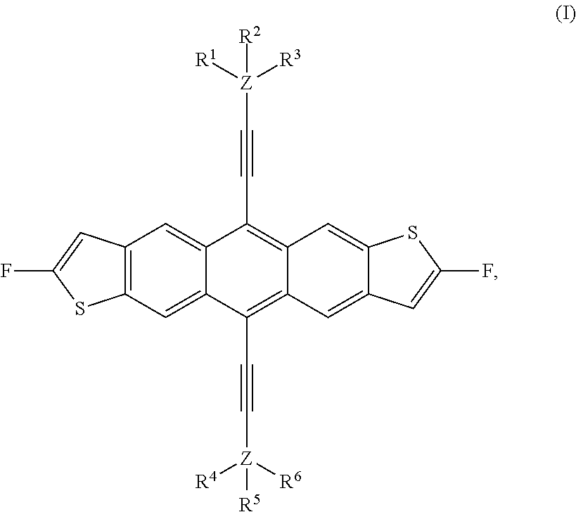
C12=CC3=C(C=C1C(C#C[Z]([R4])([R6])[R5])=C1C(=C2C#C[Z]([R3])([R1])[R2])C=C2C(=C1)C=C(F)S2)SC(F)=C3
